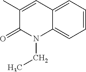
C1=CC=C2C(=C1)N(CC)C(=O)C(C)=C2
